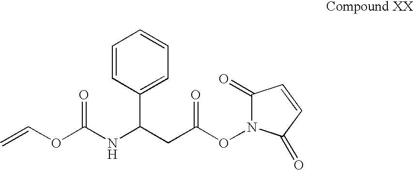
O(C(NC(CC(ON1C(=O)C=CC1=O)=O)C1=CC=CC=C1)=O)C=C
